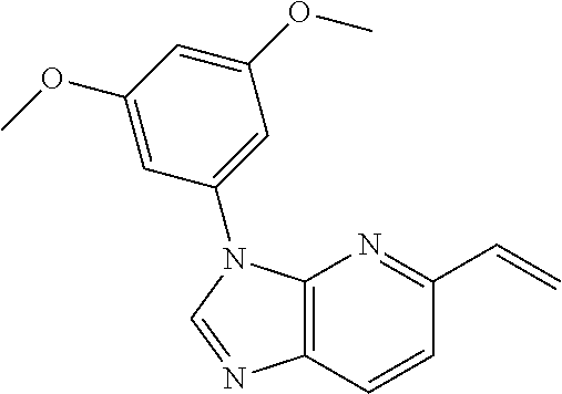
C12=C(C=CC(C=C)=N1)N=CN2C1=CC(OC)=CC(OC)=C1
